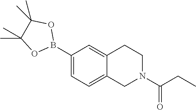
C1(B2OC(C)(C)C(C)(C)O2)=CC=C2C(=C1)CCN(C(CC)=O)C2
